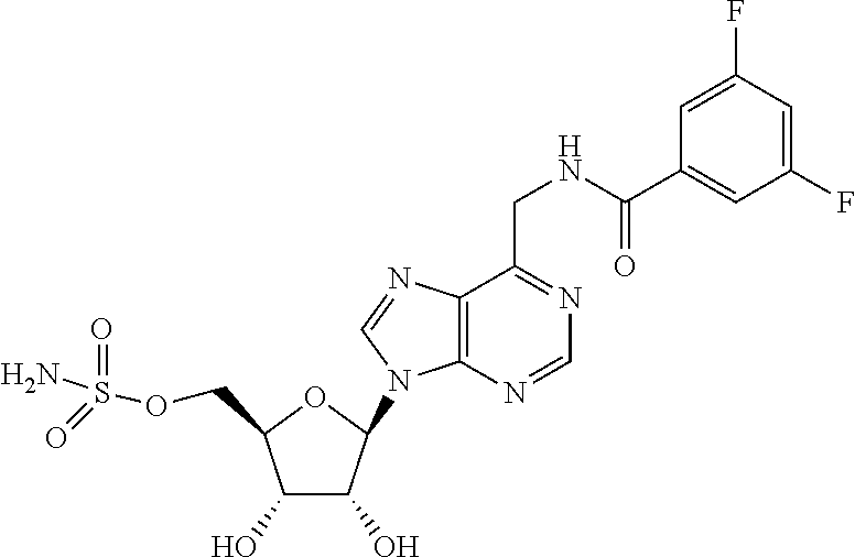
C1(F)=CC(F)=CC(C(NCC2=NC=NC3=C2N=CN3C2C(O)C(O)C(COS(N)(=O)=O)O2)=O)=C1
